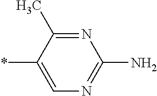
C1(*)=CN=C(N)N=C1C
